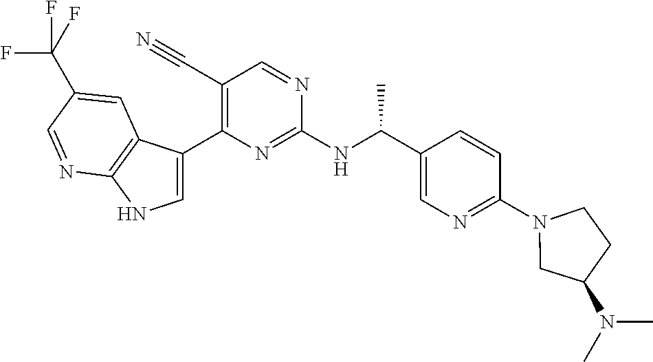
C1(C#N)=C(C2=CNC3=C2C=C(C(F)(F)F)C=N3)N=C(NC(C2=CN=C(N3CC(N(C)C)CC3)C=C2)C)N=C1
